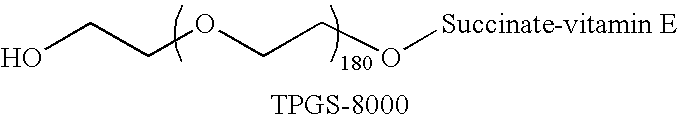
OCCOCCO[Succinate-vitamin E]
